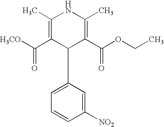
C1(C)=C(C([H3CO])=O)C(C2=CC=CC([NO2])=C2)C(C(OCC)=O)=C(C)N1
